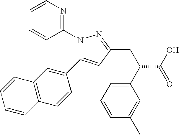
N1(C2=NC=CC=C2)C(C2=CC3=C(C=C2)C=CC=C3)=CC(CC(C(O)=O)C2=CC=CC(C)=C2)=N1
